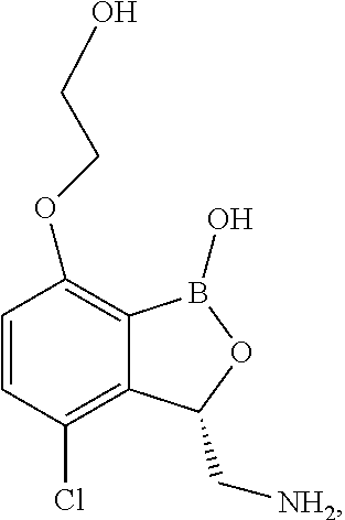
C1=CC(Cl)=C2C(=C1OCCO)B(O)OC2C[NH2]
